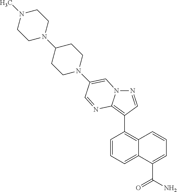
N1=CC(C2=C3C(=CC=C2)C(C(N)=O)=CC=C3)=C2N1C=C(N1CCC(N3CCN(C)CC3)CC1)C=N2
